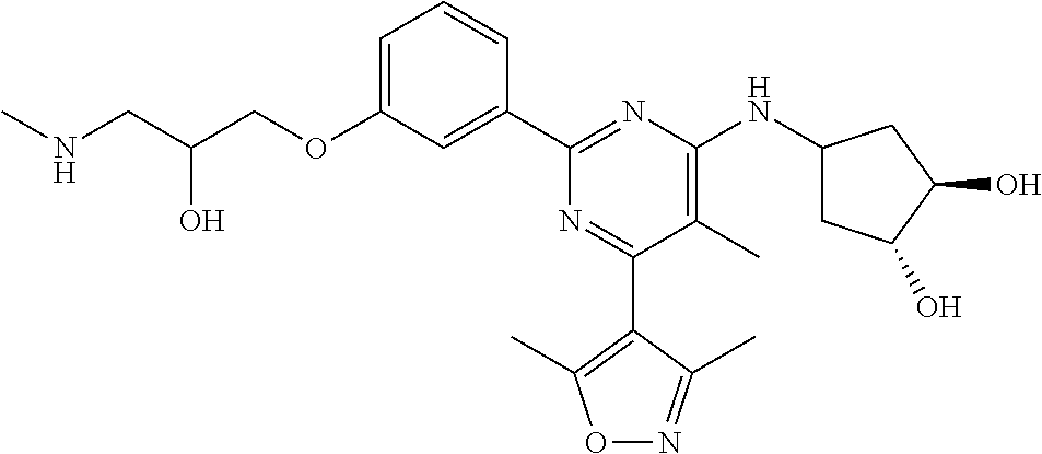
C1=C(OCC(CNC)O)C=C(C2=NC(NC3CC(O)C(O)C3)=C(C)C(C3=C(C)ON=C3C)=N2)C=C1
